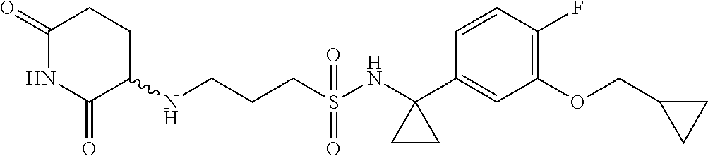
C1(NCCCS(NC2(C3=CC(OCC4CC4)=C(F)C=C3)CC2)(=O)=O)CCC(=O)NC1=O
